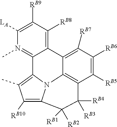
N12C3=C([RB10])C(C)=C1C1=N(C)C([LA])=C([RB9])C([RB8])=C1C1=C([RB7])C([RB6])=C([RB5])C(=C21)C([RB4])([RB3])C3([RB2])[RB1]
